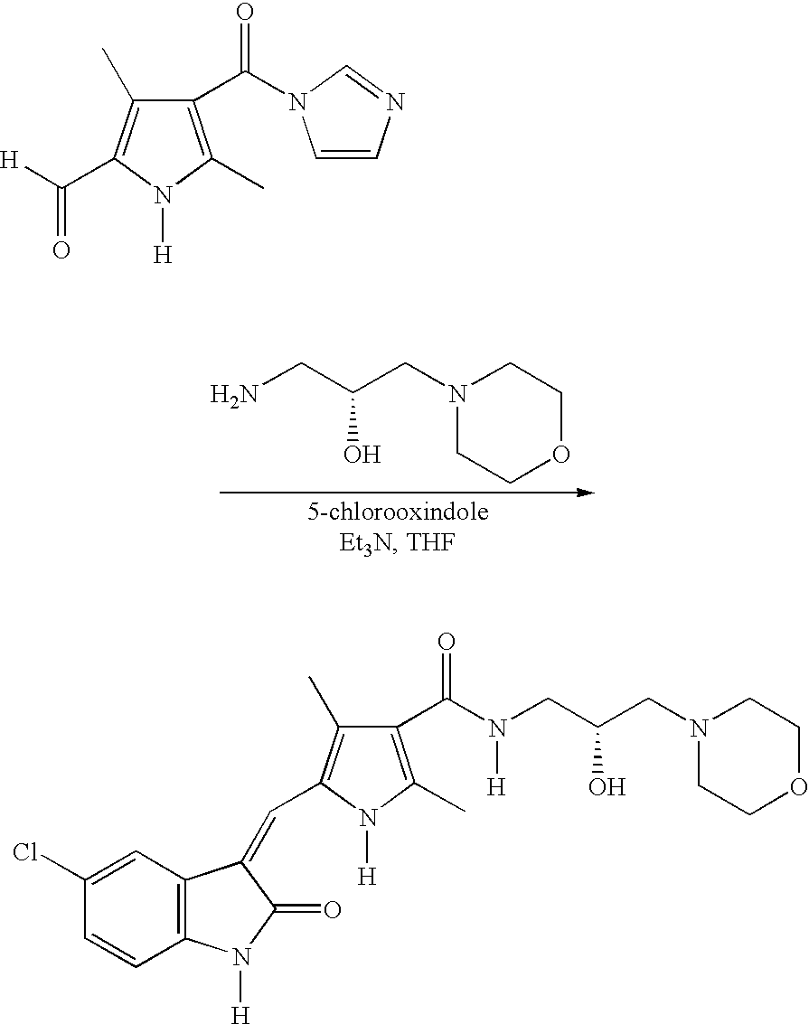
NCC(O)CN1CCOCC1.C1(C(=O)N2C=CN=C2)=C(C)N([H])C(C(=O)[H])=C1C.C1=CC2=C(C=C1Cl)C(=CC1=C(C)C(C(=O)N([H])CC(O)CN3CCOCC3)=C(C)N1[H])C(=O)N2[H]
